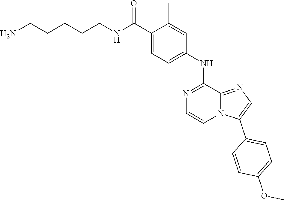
COC1=CC=C(C2=CN=C3N2C=CN=C3NC2=CC=C(C(NCCCCCN)=O)C(C)=C2)C=C1
